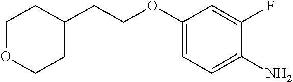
C1(OCCC2CCOCC2)=CC=C(N)C(F)=C1
